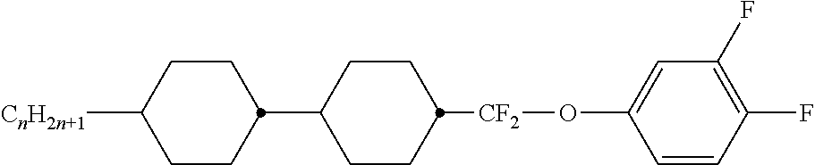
C1(C2CCC([CnH2n+1])CC2)CCC([CF2]OC2=CC(F)=C(F)C=C2)CC1
